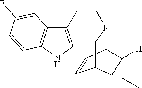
C1=CC2N(CCC3=CNC4=C3C=C(F)C=C4)CC1CC2([H])CC
